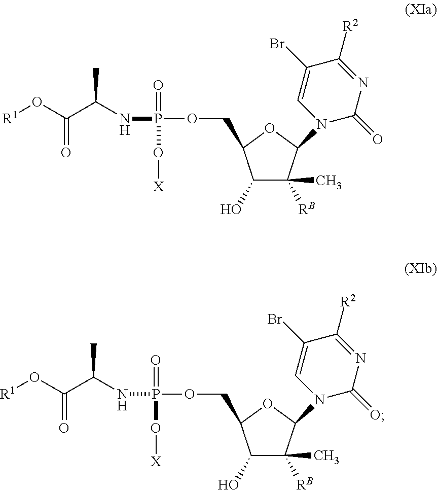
C1(O)C([RB])(C)C(N2C(=O)N=C([R2])C(Br)=C2)OC1COP(NC(C(O[R1])=O)C)(=O)O[X].C1(O)C([RB])(C)C(N2C(=O)N=C([R2])C(Br)=C2)OC1COP(NC(C(O[R1])=O)C)(=O)O[X]
